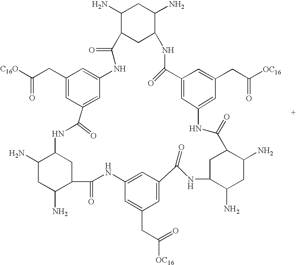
C1C2C(N)CC(N)C1C(=O)NC1=CC(=CC(CC([OC16])=O)=C1)C(=O)NC1C(N)CC(N)C(C1)C(=O)NC1=CC(CC([OC16])=O)=CC(=C1)C(=O)NC1CC(C(=O)NC3=CC(CC([C16O])=O)=CC(=C3)C(=O)N2)C(N)CC1N
